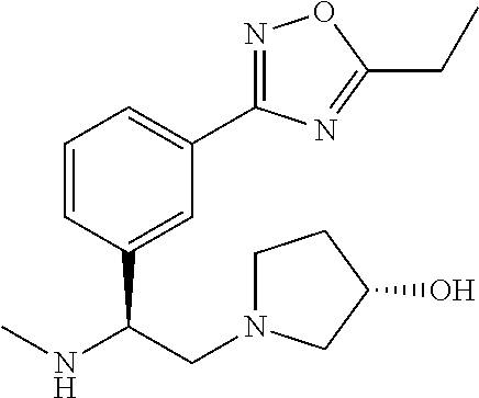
C1=CC(C(CN2CCC(O)C2)NC)=CC(C2=NOC(CC)=N2)=C1
